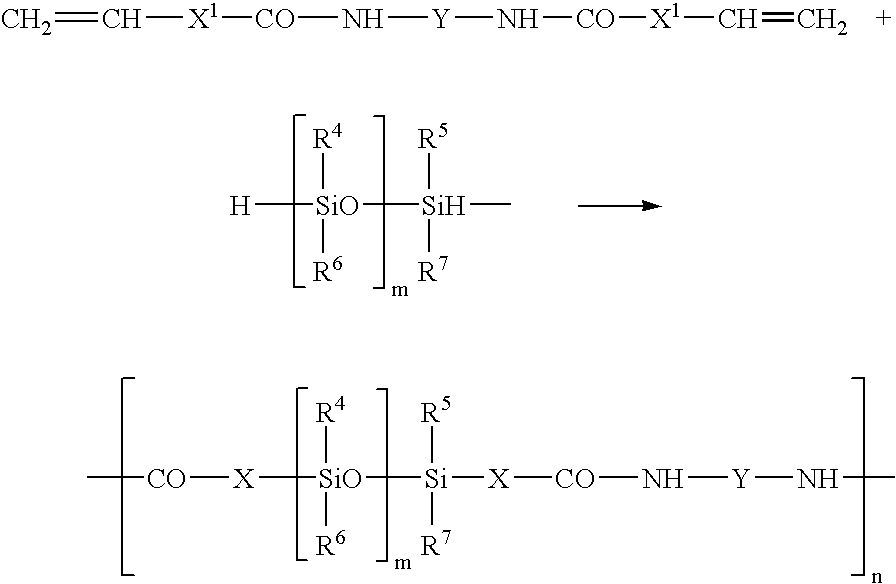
[X]([SiO]([R4])([R6])[Si]([R5])([R7])[X][CO]N[Y]NC)[CO]C.[H][SiO]([R4])([R6])[Si]([R5])([R7])C.C=C[X1][CO]N[Y]N[CO][X1]C=C
